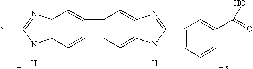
C12=C(C=CC(C3=CC=C4C(=C3)N=C(C3=CC=CC(C(=O)O)=C3)N4[H])=C1)N([H])C(C)=N2
